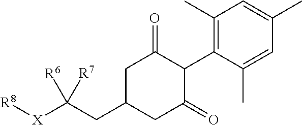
C1(C)=C(C2C(=O)CC(CC([X][R8])([R6])[R7])CC2=O)C(C)=CC(C)=C1
